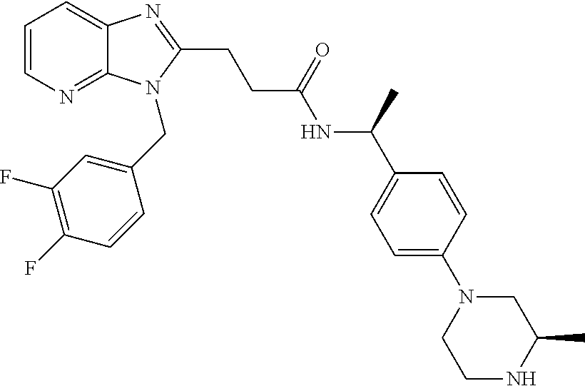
C1=CN=C2C(=C1)N=C(CCC(NC(C1=CC=C(N3CCNC(C)C3)C=C1)C)=O)N2CC1=CC(F)=C(F)C=C1
